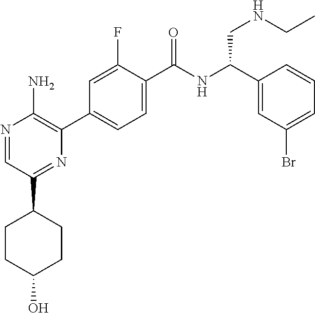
N1=CC(C2CCC(O)CC2)=NC(C2=CC=C(C(NC(C3=CC(Br)=CC=C3)CNCC)=O)C(F)=C2)=C1N
